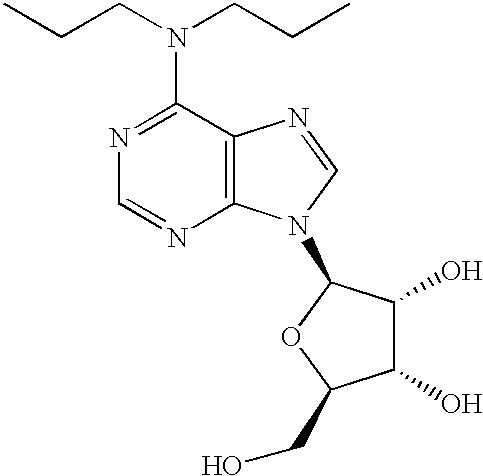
C12=C(N=CN1C1C(O)C(O)C(CO)O1)C(N(CCC)CCC)=NC=N2
